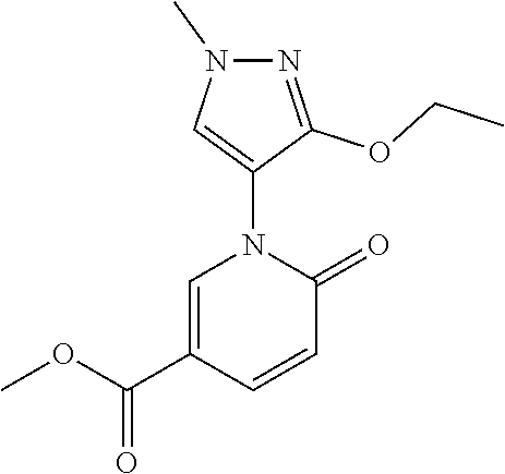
C1=C(C(OC)=O)C=CC(=O)N1C1=CN(C)N=C1OCC
